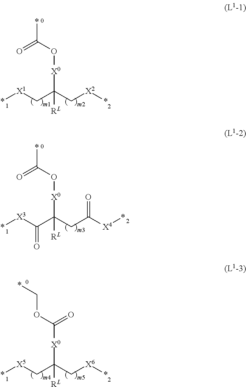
*[X1]CC(C[X2]*)([X0]OC(*)=O)[RL].*[X3]C(C(CC([X4]*)=O)([X0]OC(*)=O)[RL])=O.*[X5]CC(C[X6]*)([X0]C(OC*)=O)[RL]
